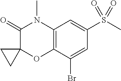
C1(=O)C2(OC3=C(N1C)C=C(S(C)(=O)=O)C=C3Br)CC2
